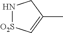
N1[O2S]C=C(C)C1
